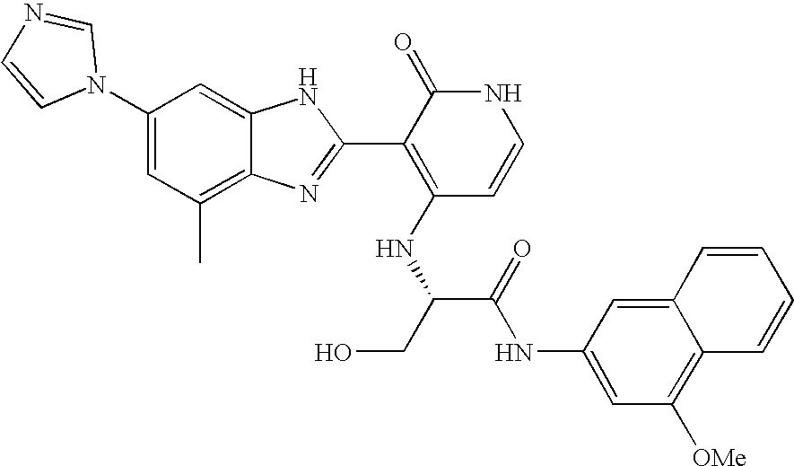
C1(C)=C2C(=CC(N3C=NC=C3)=C1)NC(C1=C(NC(CO)C(NC3=CC([OMe])=C4C(=C3)C=CC=C4)=O)C=CNC1=O)=N2
